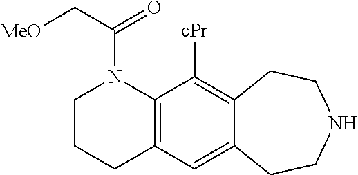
C1CCC2=C(N1C(C[MeO])=O)C([cPr])=C1C(=C2)CCNCC1
